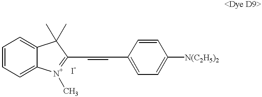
C1=CC=C2C(=C1)[N+](C)=C(C=CC1=CC=C([N(C2H5)2])C=C1)C2(C)C
